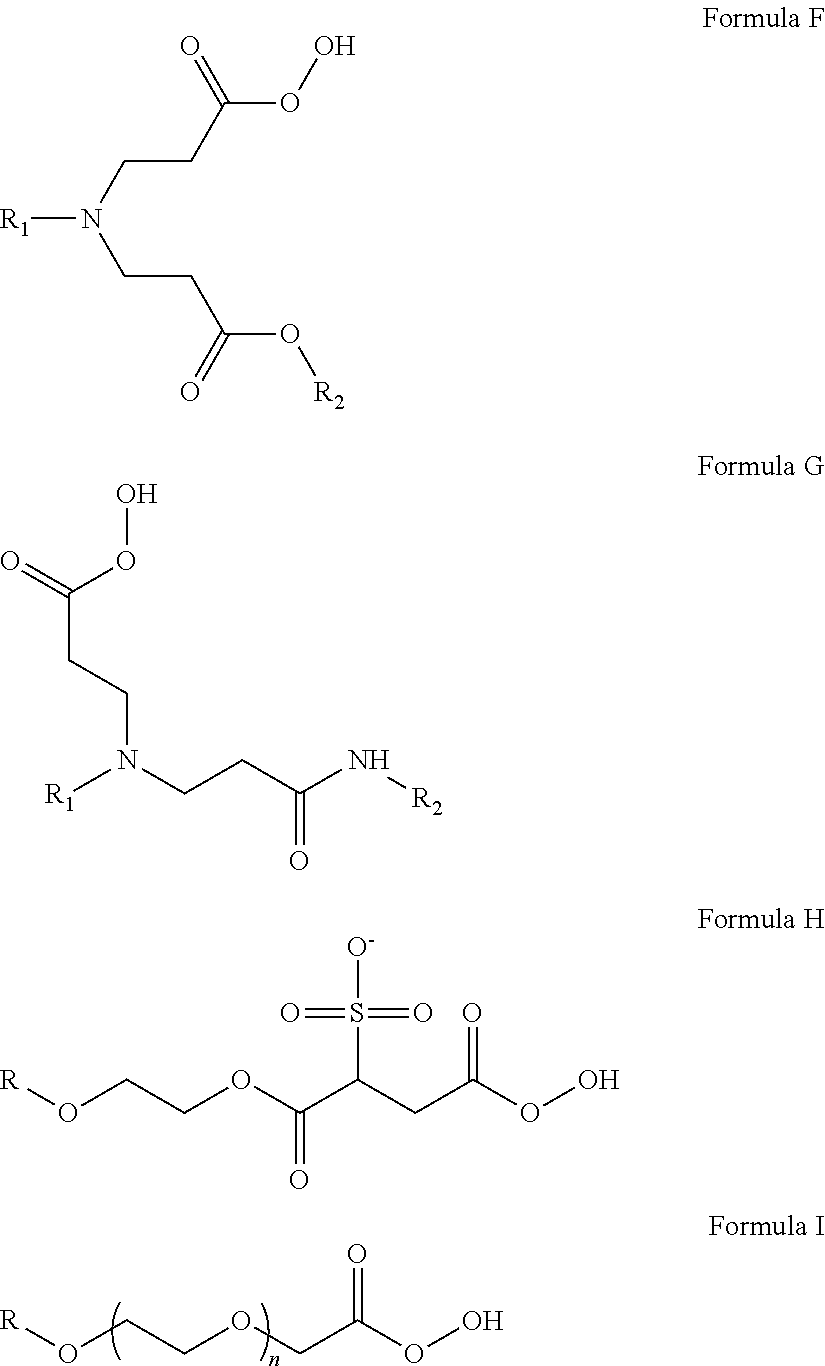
[R]OCCOCC(OO)=O.C(CN(CCC(O[R2])=O)[R1])C(OO)=O.[R1]N(CCC(N[R2])=O)CCC(=O)OO.[R]OCCOC(C(CC(OO)=O)S(=O)(=O)[O-])=O
